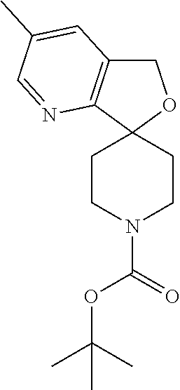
C1CN(C(OC(C)(C)C)=O)CCC12OCC1=C2N=CC(C)=C1
